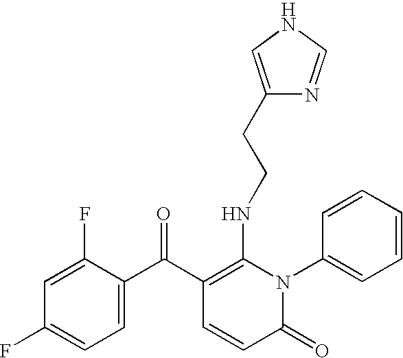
C1(F)=CC(F)=CC=C1C(C1=C(NCCC2=CNC=N2)N(C2=CC=CC=C2)C(=O)C=C1)=O
